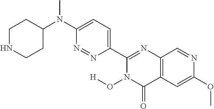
C1NCCC(N(C2=CC=C(C3=NC4=C(C(=O)N3O[H])C=C(OC)N=C4)N=N2)C)C1
